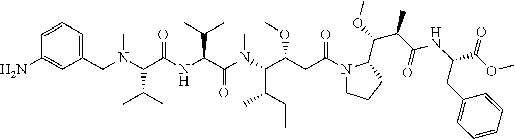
C1(CN(C(C(NC(C(N(C(C(CC(N2CCCC2C(OC)C(C(=O)NC(C(OC)=O)CC2=CC=CC=C2)C)=O)OC)C(CC)C)C)=O)C(C)C)=O)C(C)C)C)=CC=CC(N)=C1
